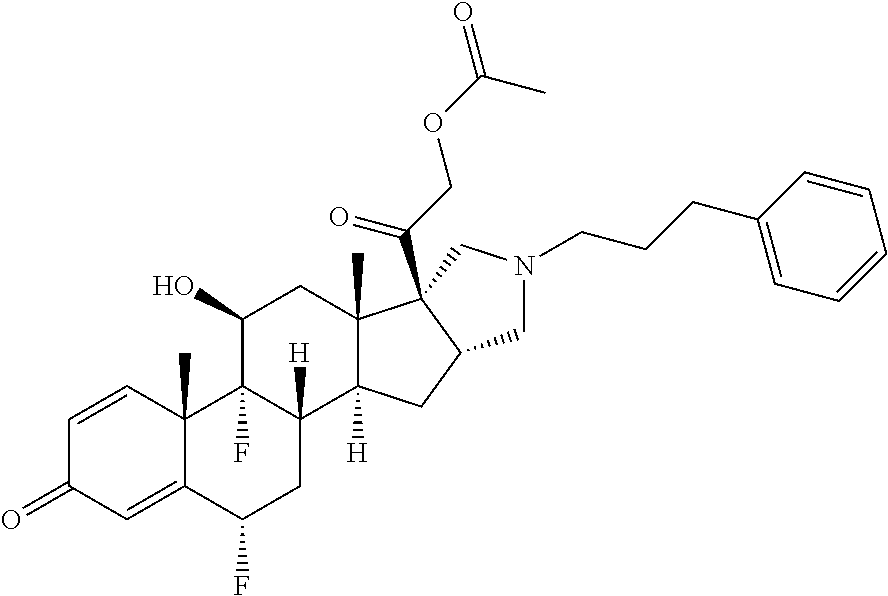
C1=CC2(C)C(=CC1=O)C(F)CC1([H])C2(F)C(O)CC2(C)C1([H])CC1C2(C(COC(=O)C)=O)CN(CCCC2=CC=CC=C2)C1
